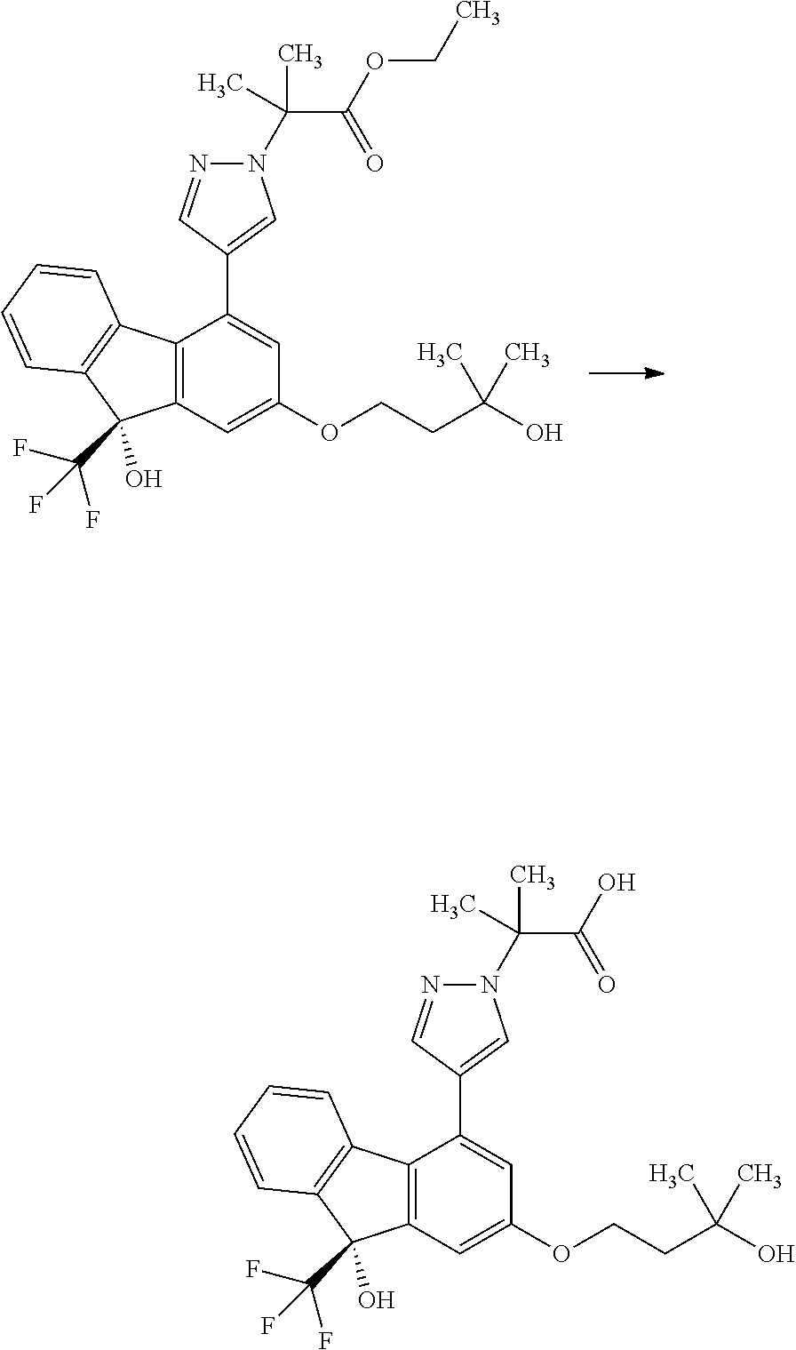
C12=C(C=C(OCCC(O)(C)C)C=C1C1=CN(C(C(=O)OCC)(C)C)N=C1)C(C(F)(F)F)(O)C1=C2C=CC=C1.C12=C(C=C(OCCC(O)(C)C)C=C1C1=CN(C(C(=O)O)(C)C)N=C1)C(C(F)(F)F)(O)C1=C2C=CC=C1
